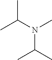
N(C(C)C)(C(C)C)C
